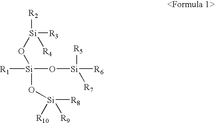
[R2][Si]([R3])(O[Si]([R1])(O[Si]([R5])([R6])[R7])O[Si]([R8])([R10])[R9])[R4]
